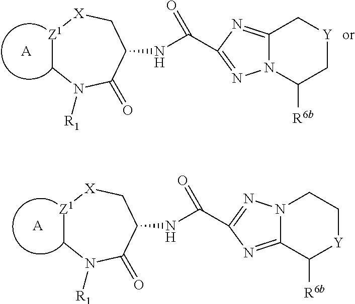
[A].[Z1]1CN([R1])C(=O)C(NC(=O)C2=NN3C(=N2)C([R6b])[Y]CC3)C[X]1.[A].[Z1]1CN([R1])C(=O)C(NC(=O)C2=NN3C(=N2)C[Y]CC3[R6b])C[X]1
